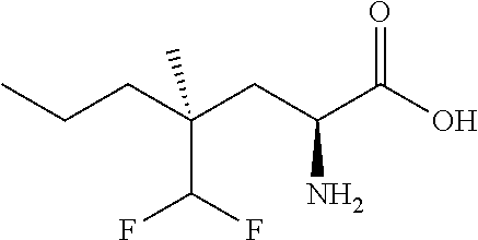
CCCC(CC(C(O)=O)N)(C(F)F)C
